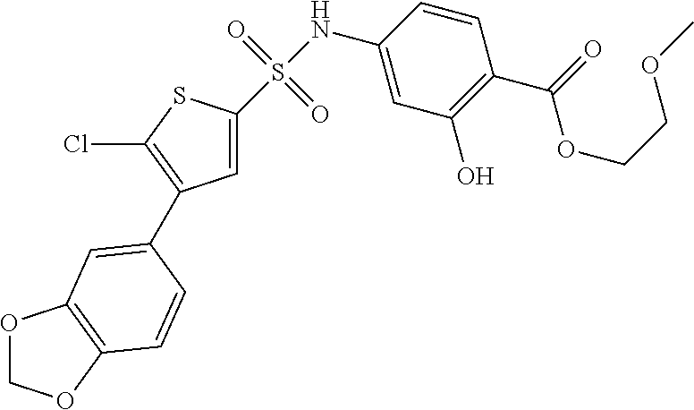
S(NC1=CC(O)=C(C(=O)OCCOC)C=C1)(=O)(=O)C1=CC(C2=CC3=C(OCO3)C=C2)=C(Cl)S1
